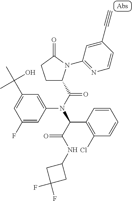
C1(F)=CC(N(C(=O)C2CCC(=O)N2C2=NC=CC(C#C)=C2)C(C(NC2CC(F)(F)C2)=O)C2=C(Cl)C=CC=C2)=CC(C(C)(O)C)=C1
